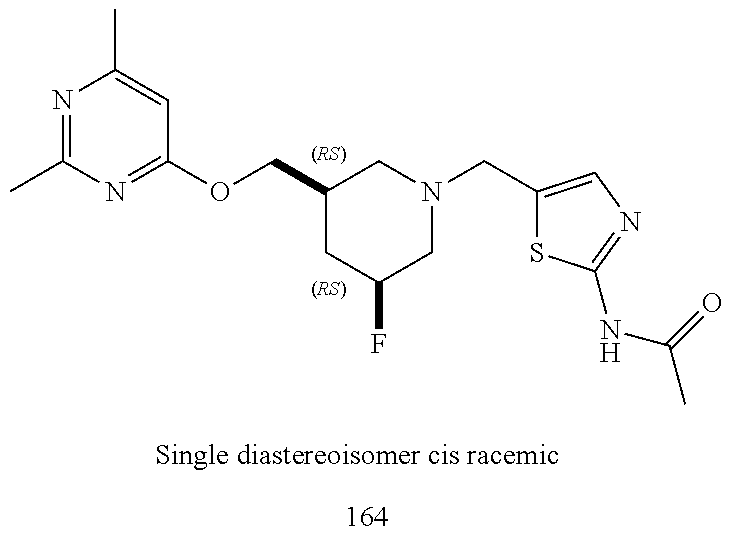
N1=C(C)N=C(OCC2CC(F)CN(CC3=CN=C(NC(C)=O)S3)C2)C=C1C
